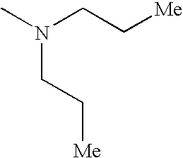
CN(CC[Me])CC[Me]
